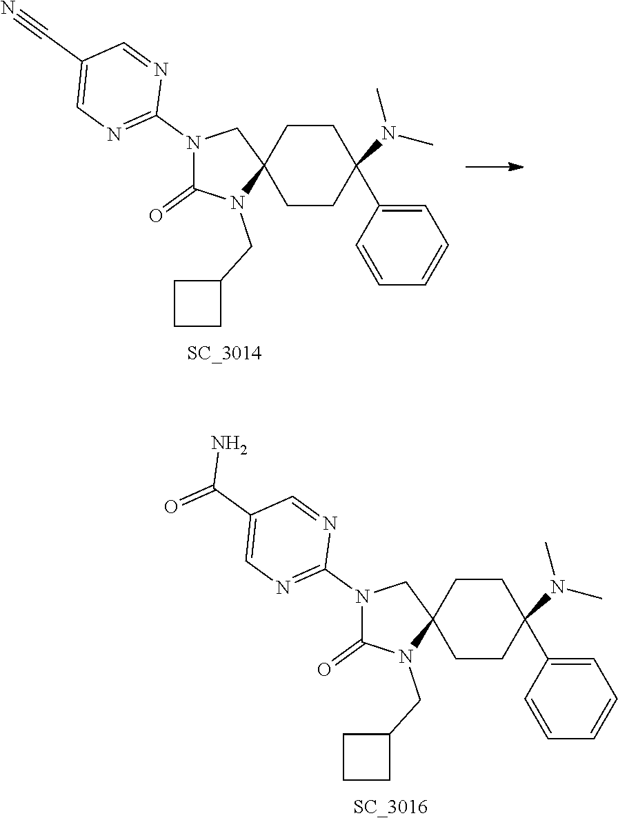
C1CC2(CCC1(N(C)C)C1=CC=CC=C1)CN(C1=NC=C(C(=O)N)C=N1)C(=O)N2CC1CCC1.[SC_3016].C1CC2(CCC1(N(C)C)C1=CC=CC=C1)CN(C1=NC=C(C#N)C=N1)C(=O)N2CC1CCC1.[SC_3014]
